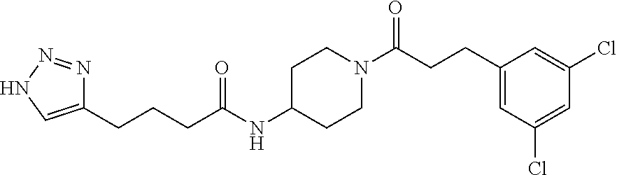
N1=NNC=C1CCCC(NC1CCN(C(CCC2=CC(Cl)=CC(Cl)=C2)=O)CC1)=O
